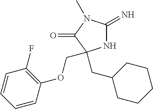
N1C(=N)N(C)C(=O)C1(CC1CCCCC1)COC1=C(F)C=CC=C1
